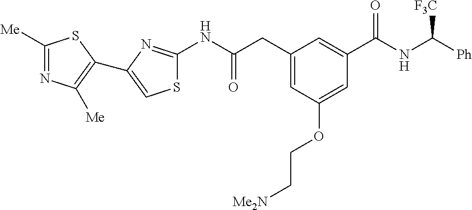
C1([Me])=NC([Me])=C(C2=CSC(NC(CC3=CC(OCC[Me2N])=CC(C(NC([Ph])[F3C])=O)=C3)=O)=N2)S1
